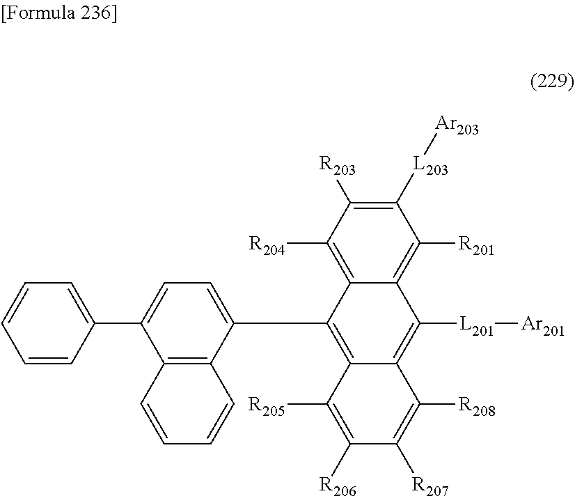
C1([L203][Ar203])=C([R203])C([R204])=C2C(=C1[R201])C([L201][Ar201])=C1C(=C2C2=CC=C(C3=CC=CC=C3)C3=C2C=CC=C3)C([R205])=C([R206])C([R207])=C1[R208]
